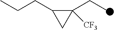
C1(CCC)C(CC)([CF3])C1
